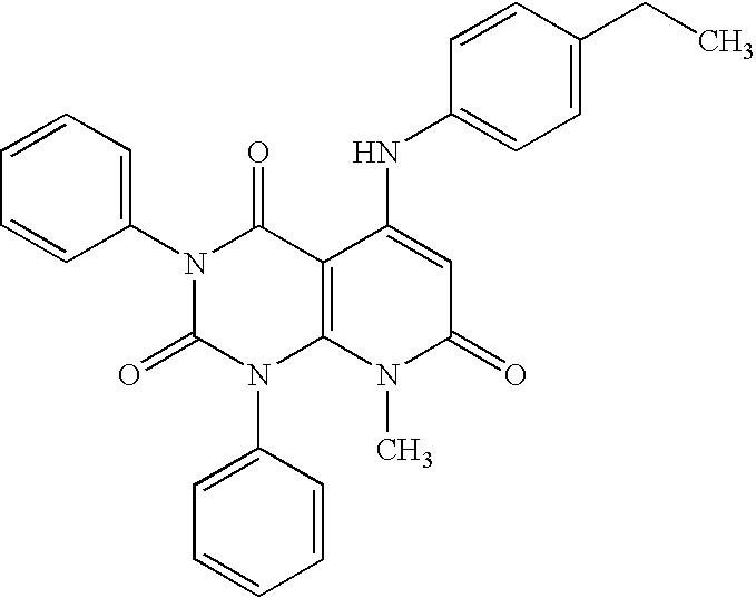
N1(C2=CC=CC=C2)C(=O)N(C2=CC=CC=C2)C2=C(C1=O)C(NC1=CC=C(CC)C=C1)=CC(=O)N2C
